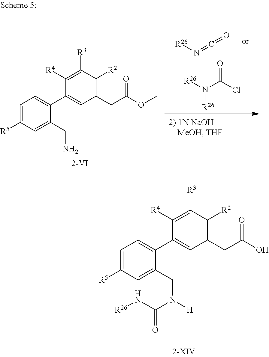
[R26]N=C=O.C1=C([R5])C=C(CN)C(C2=CC(CC(OC)=O)=C([R2])C([R3])=C2[R4])=C1.[R26]N(C(Cl)=O)[R26].C1=C([R5])C=C(CN([H])C(N[R26])=O)C(C2=CC(CC(O)=O)=C([R2])C([R3])=C2[R4])=C1
